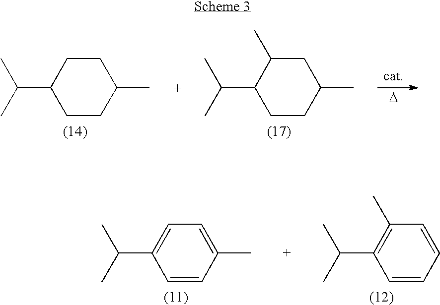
C1CC(C)CCC1C(C)C.C1CC(C)CC(C)C1C(C)C.[D].C1=CC(C)=CC=C1C(C)C.C1=CC=CC(C)=C1C(C)C
